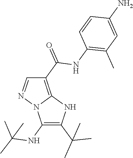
C1(C(=O)NC2=C(C)C=C(N)C=C2)=C2N(N=C1)C(NC(C)(C)C)=C(C(C)(C)C)N2
